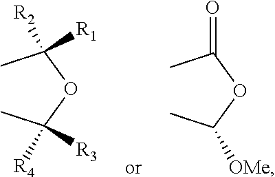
CC(OC(C)([R4])[R3])([R2])[R1].CC(OC(C)[OMe])=O
